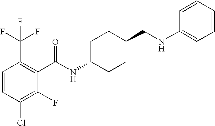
C1=CC(Cl)=C(F)C(C(NC2CCC(CNC3=CC=CC=C3)CC2)=O)=C1C(F)(F)F
